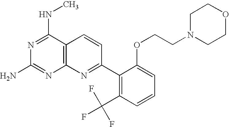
C12=C(C(NC)=NC(N)=N1)C=CC(C1=C(C(F)(F)F)C=CC=C1OCCN1CCOCC1)=N2
